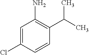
C1=C(Cl)C=CC(C(C)C)=C1N
